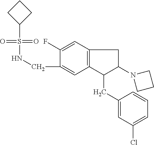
O=S(=O)(C1CCC1)NCC1=CC2=C(C=C1F)CC(N1CCC1)C2CC1=CC(Cl)=CC=C1
